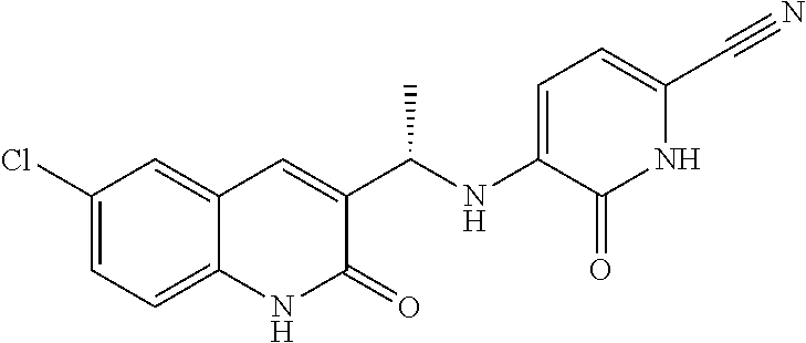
C1(Cl)=CC=C2C(=C1)C=C(C(NC1=CC=C(C#N)NC1=O)C)C(=O)N2
